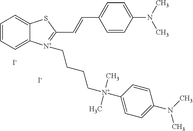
C1=CC=C2C(=C1)SC(C=CC1=CC=C(N(C)C)C=C1)=[N+]2CCCC[N+](C1=CC=C(N(C)C)C=C1)(C)C.[I-].[I-]
